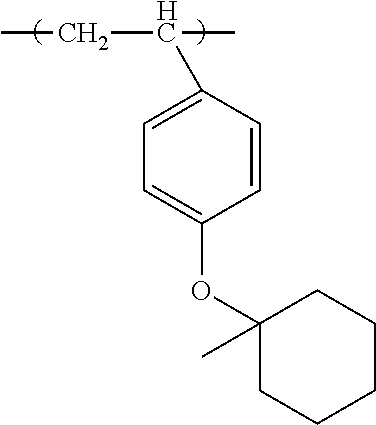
C1(C(CC)C)=CC=C(OC2(C)CCCCC2)C=C1
